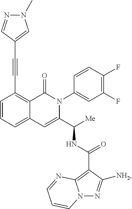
C1=CC=C2C(=C1C#CC1=CN(C)N=C1)C(=O)N(C1=CC(F)=C(F)C=C1)C(C([Me])NC(=O)C1=C3N(N=C1[NH2])C=CC=N3)=C2
